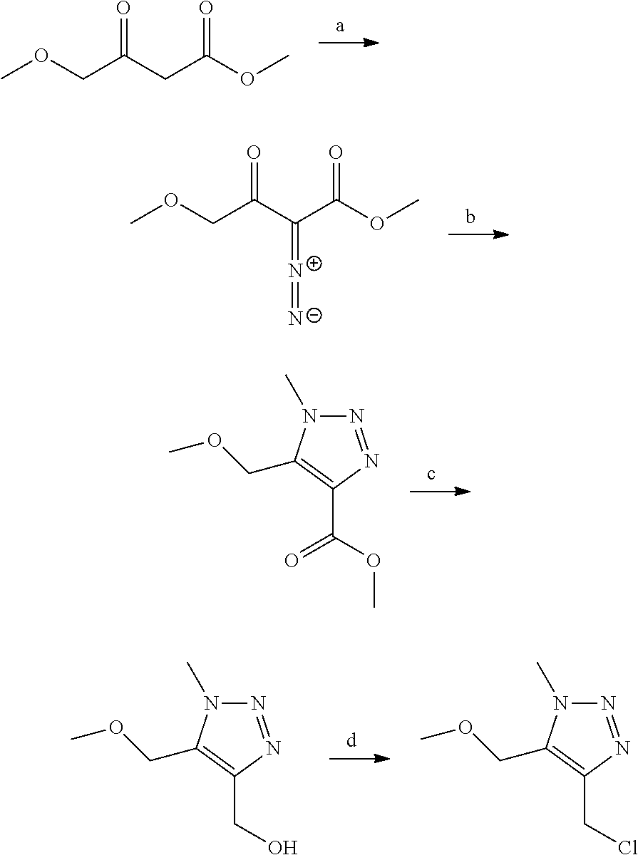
COCC(CC(OC)=O)=O.COCC(C(C(OC)=O)=[N+]=[N-])=O.N1=NC(C(OC)=O)=C(COC)N1C.N1=NC(CO)=C(COC)N1C.N1=NC(CCl)=C(COC)N1C
